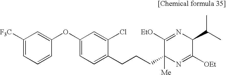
O(C1=CC([F3C])=CC=C1)C1=CC=C(CCCC2([Me])N=C([OEt])C(C(C)C)N=C2[EtO])C(Cl)=C1
